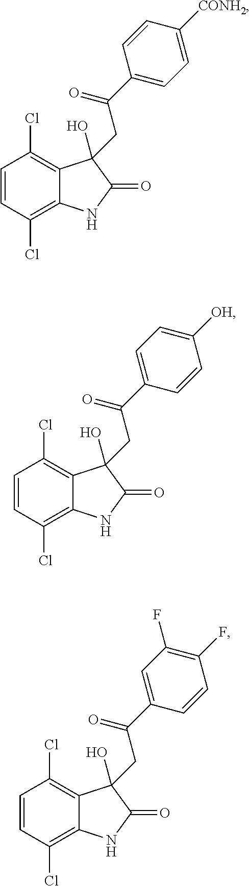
C1=CC(Cl)=C2C(=C1Cl)C(O)(CC(C1=CC=C([CONH2])C=C1)=O)C(=O)N2.C1=CC(Cl)=C2C(=C1Cl)C(O)(CC(C1=CC=C([OH])C=C1)=O)C(=O)N2.C1=CC(Cl)=C2C(=C1Cl)C(O)(CC(C1=CC(F)=C(F)C=C1)=O)C(=O)N2
